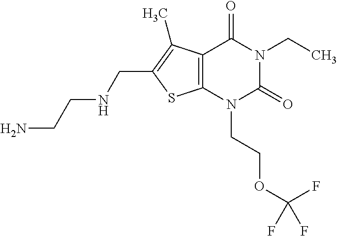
C12=C(N(CCOC(F)(F)F)C(=O)N(CC)C1=O)SC(CNCCN)=C2C
